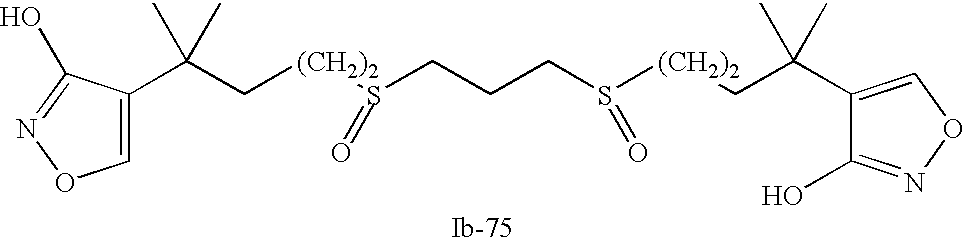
C(C[(CH2)2]S(CCCS([(CH2)2]CC(C)(C)C1=CON=C1O)=O)=O)(C)(C)C1=CON=C1O
